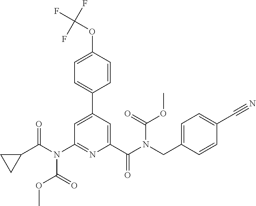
C1=C(C2=CC=C(OC(F)(F)F)C=C2)C=C(C(N(CC2=CC=C(C#N)C=C2)C(OC)=O)=O)N=C1N(C(C1CC1)=O)C(=O)OC
